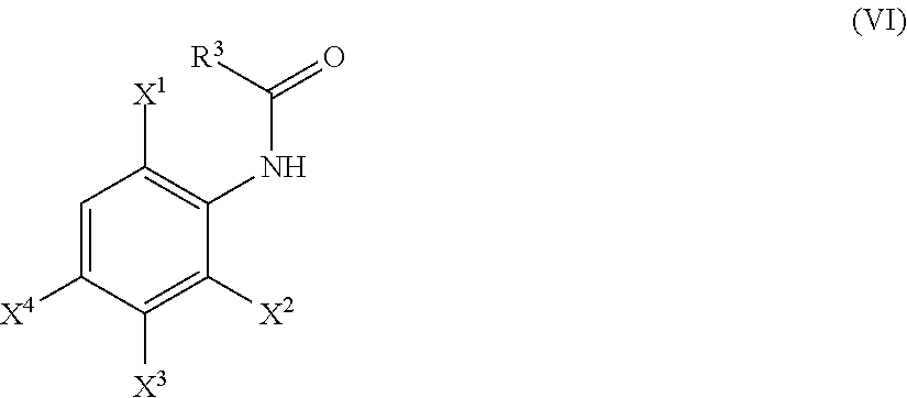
C1=C([X4])C([X3])=C([X2])C(NC(=O)[R3])=C1[X1]
